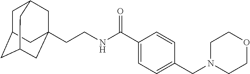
C1C2CC3CC(CCNC(C4=CC=C(CN5CCOCC5)C=C4)=O)(CC1C3)C2
